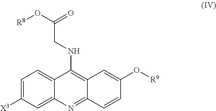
C1=C([X3])C=C2C(=C1)C(NCC(=O)O[R8])=C1C(=N2)C=CC(O[R9])=C1
